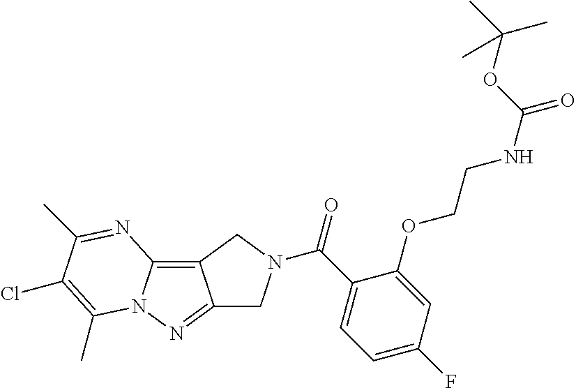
C12=C3N(N=C1CN(C(C1=CC=C(F)C=C1OCCNC(=O)OC(C)(C)C)=O)C2)C(C)=C(Cl)C(C)=N3
